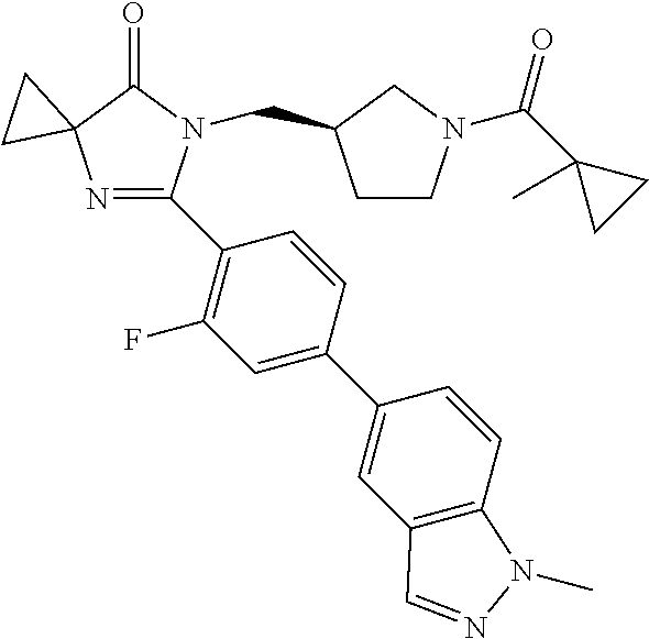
N1=C(C2=C(F)C=C(C3=CC4=C(C=C3)N(C)N=C4)C=C2)N(CC2CCN(C(C3(C)CC3)=O)C2)C(=O)C12CC2
